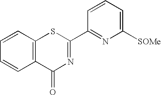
C1=CC2=C(C=C1)C(=O)N=C(C1=NC([SOMe])=CC=C1)S2
